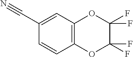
C12=C(C=C(C#N)C=C1)OC(F)(F)C(F)(F)O2
